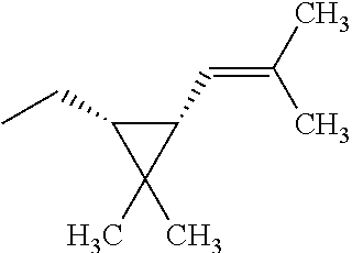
C1(CC)C(C)(C)C1C=C(C)C
